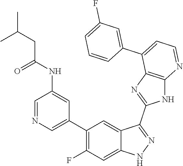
C1=NC=C(C2=C(F)C=C3C(=C2)C(C2=NC4=C(N2)N=CC=C4C2=CC(F)=CC=C2)=NN3)C=C1NC(=O)CC(C)C
